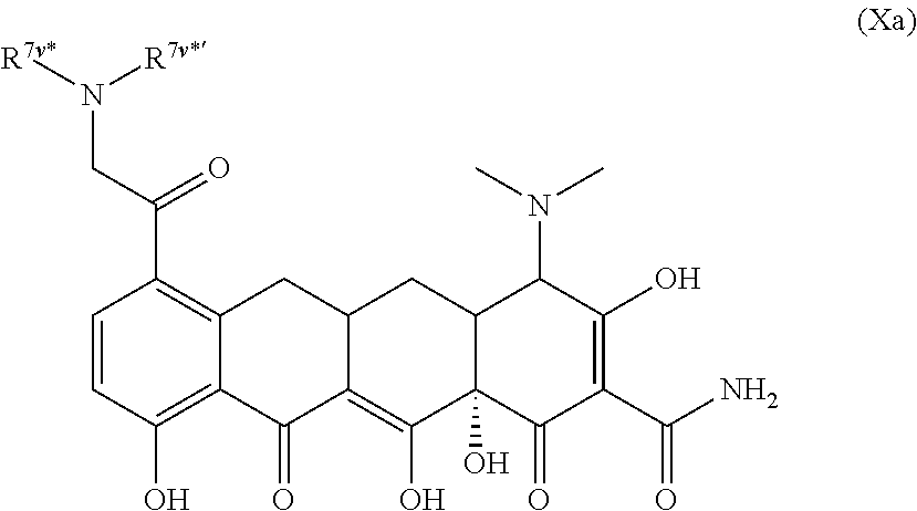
C(C(C1=C2C(=C(O)C=C1)C(=O)C1=C(O)C3(O)C(CC1C2)C(N(C)C)C(O)=C(C(N)=O)C3=O)=O)N([R7v*])[R7v*]
